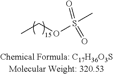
CCOS(C)(=O)=O
